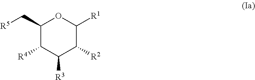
C1(C[R5])C([R4])C([R3])C([R2])C([R1])O1
